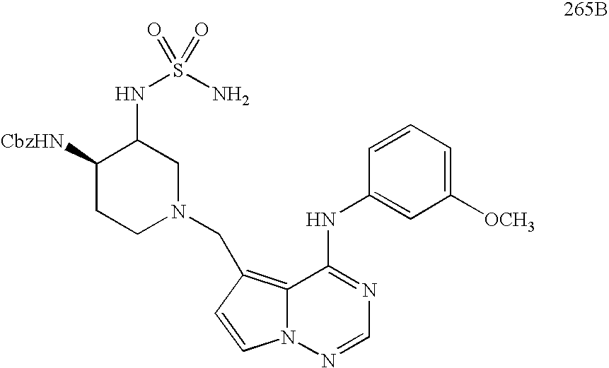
C1([OCH3])=CC=CC(NC2=NC=NN3C2=C(CN2CC(NS(N)(=O)=O)C([CbzHN])CC2)C=C3)=C1
